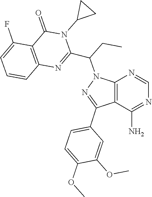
N1=C(N)C2=C(N=C1)N(C(C1=NC3=C(C(F)=CC=C3)C(=O)N1C1CC1)CC)N=C2C1=CC=C(OC)C(OC)=C1
